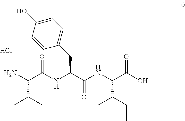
NC(C(NC(C(NC(C(CC)C)C(=O)O)=O)CC1=CC=C(O)C=C1)=O)C(C)C.Cl
